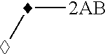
[2AB]CC
